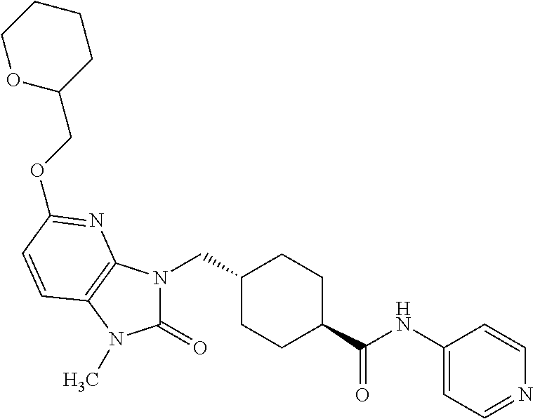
O(CC1CCCCO1)C1=NC2=C(N(C)C(=O)N2CC2CCC(C(NC3=CC=NC=C3)=O)CC2)C=C1
